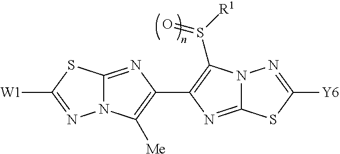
N12C(=NC(C3=C(S([R1])=O)N4C(=N3)SC([Y6])=N4)=C1[Me])SC([W1])=N2
